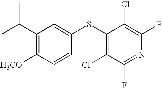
C(C1=C([H3CO])C=CC(SC2=C(Cl)C(F)=NC(F)=C2Cl)=C1)(C)C
